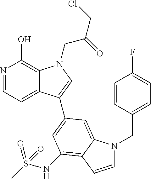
N1=CC=C2C(=C1O)N(CC(CCl)=O)C=C2C1=CC(NS(C)(=O)=O)=C2C(=C1)N(CC1=CC=C(F)C=C1)C=C2
